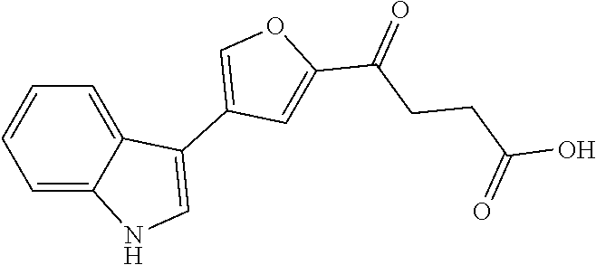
C1=C2C(=CC=C1)C(C1=COC(C(=O)CCC(O)=O)=C1)=CN2
